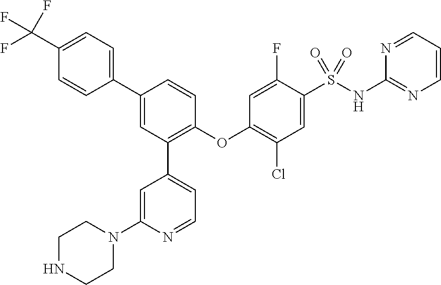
C1(C(F)(F)F)=CC=C(C2=CC(C3=CC=NC(N4CCNCC4)=C3)=C(OC3=C(Cl)C=C(S(NC4=NC=CC=N4)(=O)=O)C(F)=C3)C=C2)C=C1
